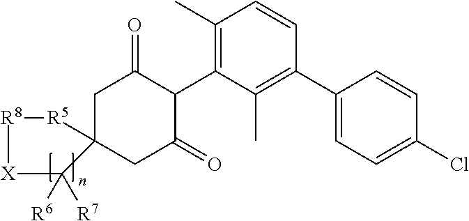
C1C2(CC(=O)C(C3=C(C)C=CC(C4=CC=C(Cl)C=C4)=C3C)C1=O)[R5][R8][X]C2([R6])[R7]
